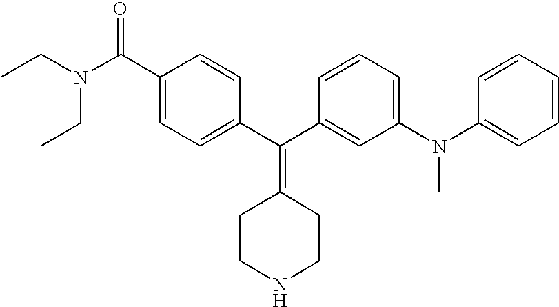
CCN(CC)C(C1=CC=C(C(C2=CC(N(C3=CC=CC=C3)C)=CC=C2)=C2CCNCC2)C=C1)=O
